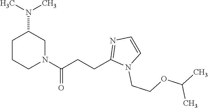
N1(C(CCC2=NC=CN2CCOC(C)C)=O)CC(N(C)C)CCC1
